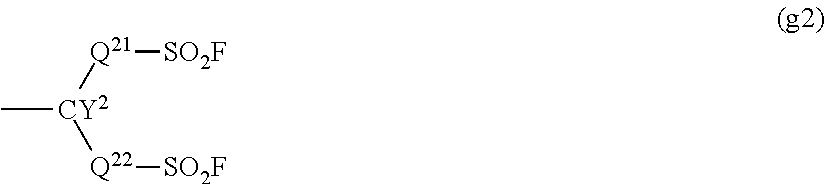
C[CY2]([Q21][SO2F])[Q22][SO2F]
